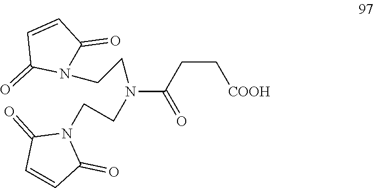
C(CC(N(CCN1C(=O)C=CC1=O)CCN1C(=O)C=CC1=O)=O)[COOH]
